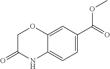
C1(C(=O)OC)=CC=C2C(=C1)OCC(=O)N2
